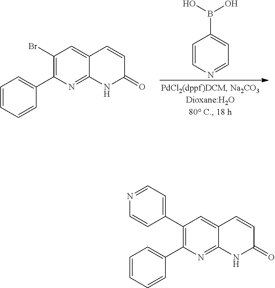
C1=CN=CC=C1B(O)O.C1(Br)=C(C2=CC=CC=C2)N=C2C(=C1)C=CC(=O)N2.C1(C2=CC=NC=C2)=C(C2=CC=CC=C2)N=C2C(=C1)C=CC(=O)N2
